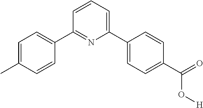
C1=C(C)C=CC(C2=NC(C3=CC=C(C(=O)O[H])C=C3)=CC=C2)=C1
